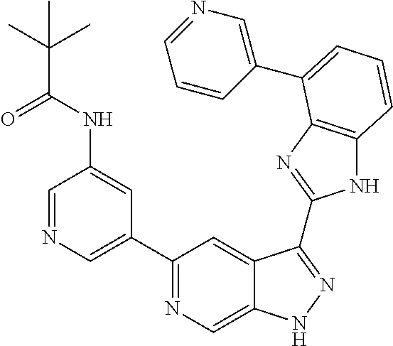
C1=NC=C(C2=NC=C3C(=C2)C(C2=NC4=C(N2)C=CC=C4C2=CN=CC=C2)=NN3)C=C1NC(C(C)(C)C)=O
